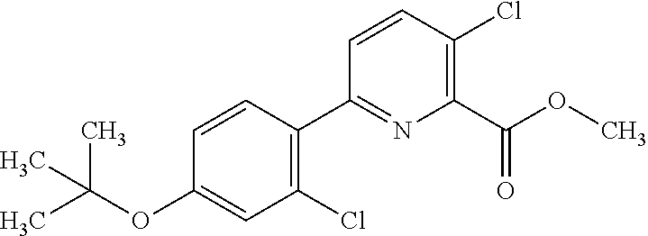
C1(Cl)=C(C2=NC(C(OC)=O)=C(Cl)C=C2)C=CC(OC(C)(C)C)=C1
